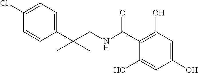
C1(Cl)=CC=C(C(CNC(C2=C(O)C=C(O)C=C2O)=O)(C)C)C=C1
